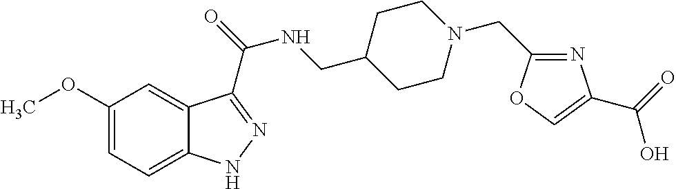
C1(OC)=CC=C2C(=C1)C(C(=O)NCC1CCN(CC3=NC(C(O)=O)=CO3)CC1)=NN2
